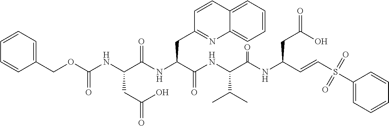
N(C(C(NC(C(NC(C=CS(C1=CC=CC=C1)(=O)=O)CC(=O)O)=O)C(C)C)=O)CC1=NC2=CC=CC=C2C=C1)C(C(NC(OCC1=CC=CC=C1)=O)CC(=O)O)=O
